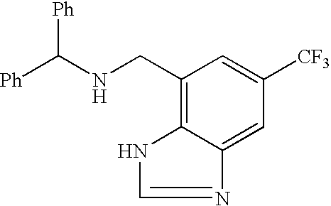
N1=CNC2=C(CNC([Ph])[Ph])C=C([CF3])C=C12
